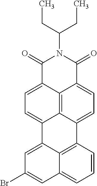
C1(=O)C2=CC=C3C4=C2C(=CC=C4C2=C4C3=CC(Br)=CC4=CC=C2)C(=O)N1C(CC)CC
